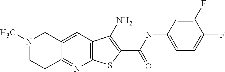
N1(C)CCC2=NC3=C(C=C2C1)C(N)=C(C(NC1=CC=C(F)C(F)=C1)=O)S3
